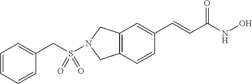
C12=C(C=CC(C=CC(NO)=O)=C1)CN(S(CC1=CC=CC=C1)(=O)=O)C2
